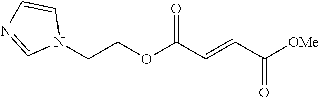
[OMe]C(C=CC(OCCN1C=CN=C1)=O)=O
